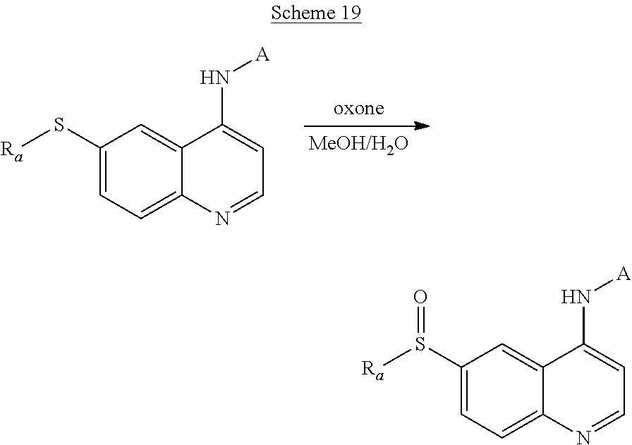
C1(S[Ra])=CC=C2C(=C1)C(N[A])=CC=N2.C1(S([Ra])=O)=CC=C2C(=C1)C(N[A])=CC=N2
